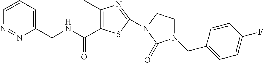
C(NCC1=CC=CN=N1)(=O)C1=C(C)N=C(N2CCN(CC3=CC=C(F)C=C3)C2=O)S1
